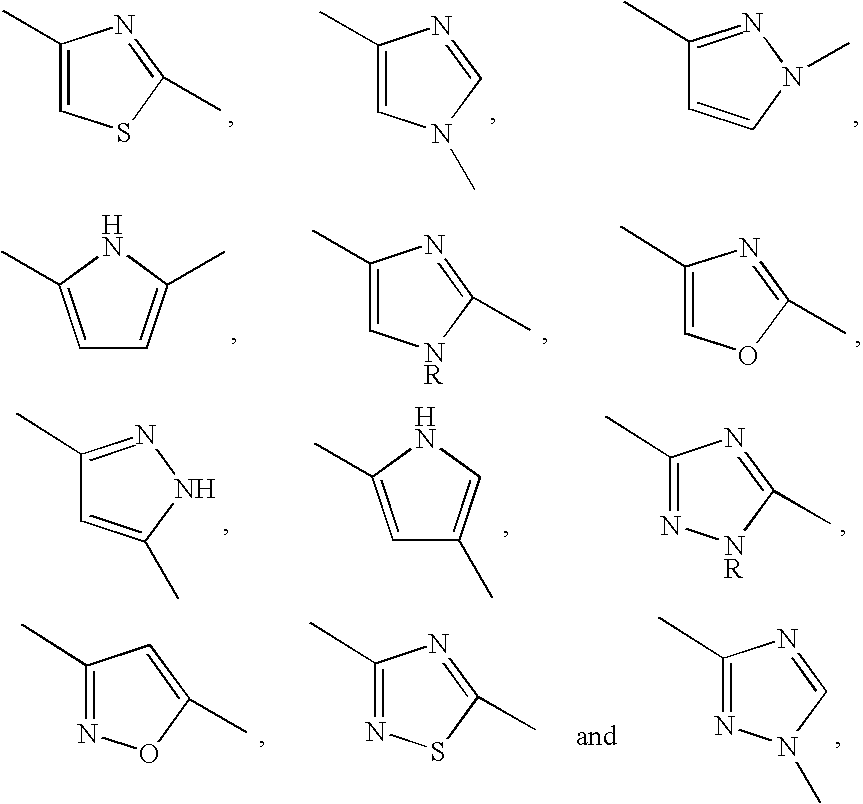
C1(C)=CSC(C)=N1.C1(C)=CN(C)C=N1.C1(C)=NN(C)C=C1.C1=C(C)NC(C)=C1.C1(C)=C[NR]C(C)=N1.C1(C)=COC(C)=N1.C1(C)=NNC(C)=C1.C1=C(C)NC=C1C.C1(C)=N[NR]C(C)=N1.C1(C)=NOC(C)=C1.C1(C)=NSC(C)=N1.C1(C)=NN(C)C=N1
